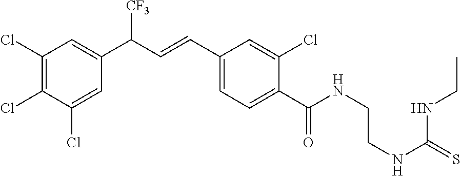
C(NC(=S)NCC)CNC(C1=CC=C(C=CC(C2=CC(Cl)=C(Cl)C(Cl)=C2)[CF3])C=C1Cl)=O
